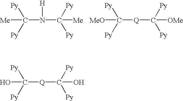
OC([Py])([Py])[Q]C(O)([Py])[Py].[Me]C([Py])([Py])N(C([Me])([Py])[Py])[H].[MeO]C([Py])([Py])[Q]C([OMe])([Py])[Py]
